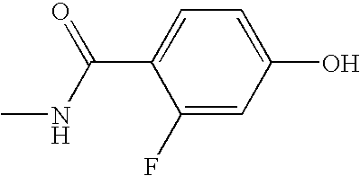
C1(F)=CC(O)=CC=C1C(NC)=O
